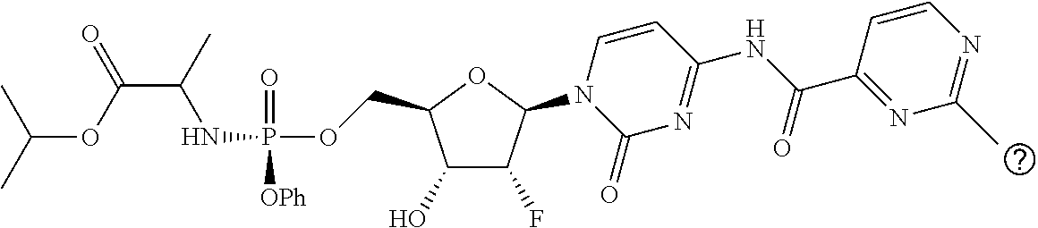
C1(O)C(F)C(N2C(=O)N=C(NC(C3=NC(C)=NC=C3)=O)C=C2)OC1COP(NC(C(OC(C)C)=O)C)(=O)[OPh]
